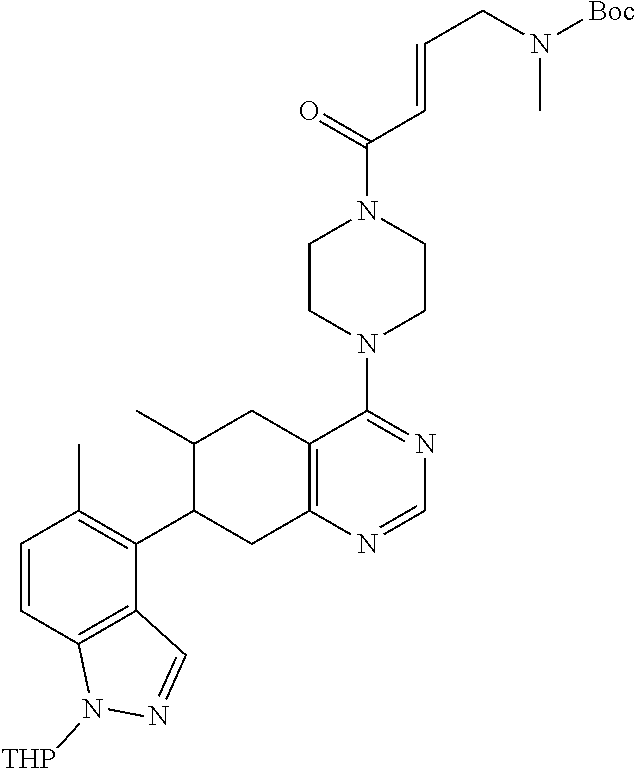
C1CN(C2=NC=NC3=C2CC(C)C(C2=C(C)C=CC4=C2C=NN4[THP])C3)CCN1C(=O)C=CCN(C)[Boc]
